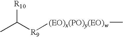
CC([R9][(EO)x(PO)y(EO)w]C)[R10]
